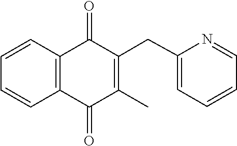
C1=CC2=C(C=C1)C(=O)C(CC1=CC=CC=N1)=C(C)C2=O
